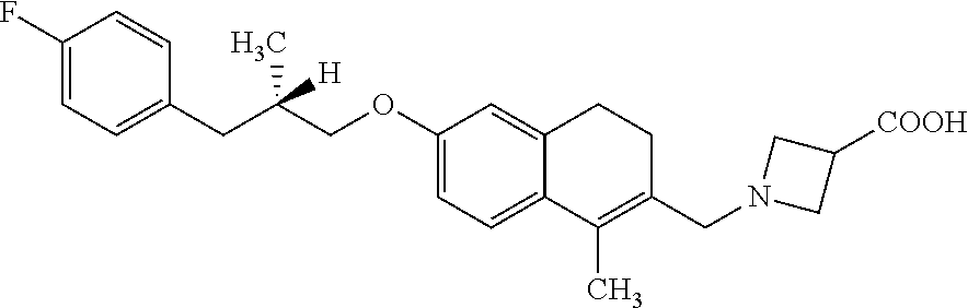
C1(F)=CC=C(CC(COC2=CC=C3C(=C2)CCC(CN2CC([COOH])C2)=C3C)(C)[H])C=C1
